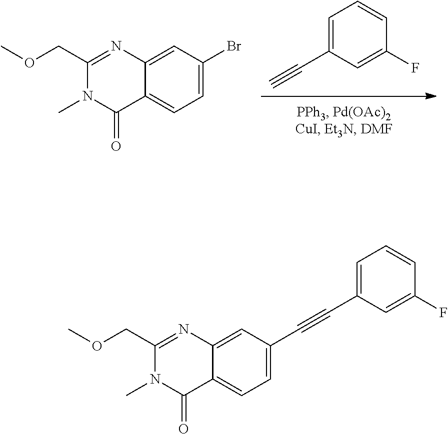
C1(C#CC2=CC=C3C(=C2)N=C(COC)N(C)C3=O)=CC=CC(F)=C1.C1=C(C#C)C=C(F)C=C1.C12=CC=C(Br)C=C1N=C(COC)N(C)C2=O
